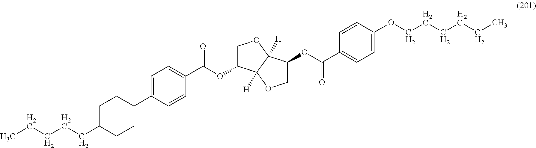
CCCCCC1CCC(C2=CC=C(C(=O)OC3COC4([H])C3([H])OCC4OC(C3=CC=C(OCCCCCC)C=C3)=O)C=C2)CC1
